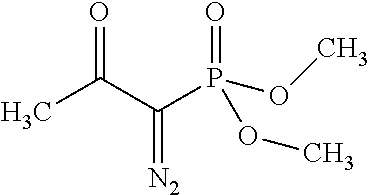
CC(C(P(OC)(=O)OC)=[N2])=O
